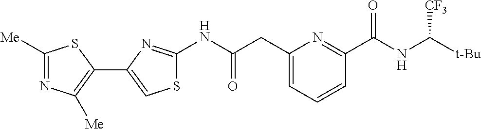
C1([Me])=NC([Me])=C(C2=CSC(NC(CC3=CC=CC(C(NC([t-Bu])[CF3])=O)=N3)=O)=N2)S1
